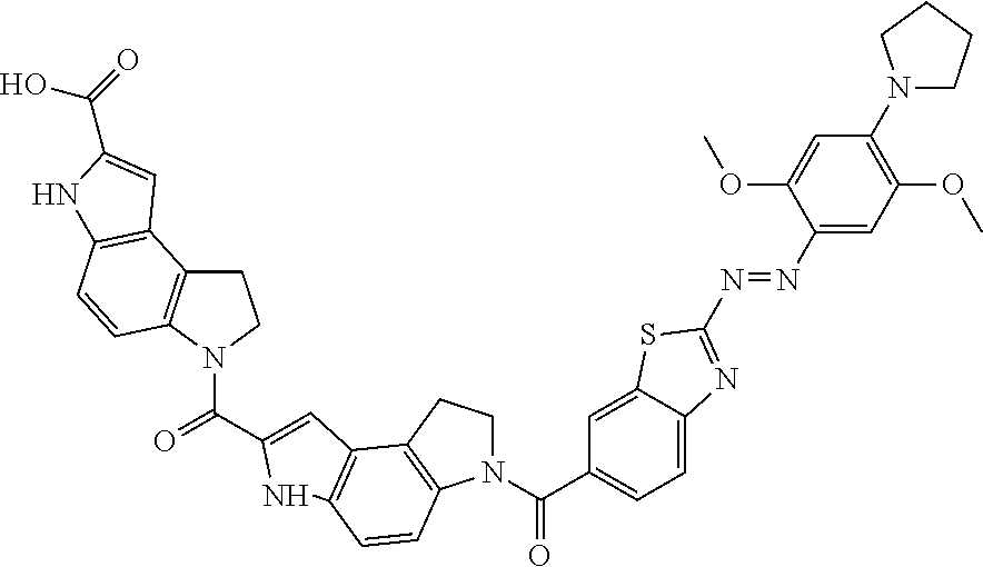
N1(C(C2=CC=C3C(=C2)SC(N=NC2=CC(OC)=C(N4CCCC4)C=C2OC)=N3)=O)CCC2=C1C=CC1=C2C=C(C(=O)N2CCC3=C2C=CC2=C3C=C(C(=O)O)N2)N1
